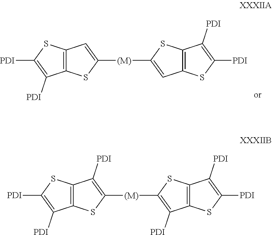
C1([(M)]C2=CC3=C(S2)C([PDI])=C([PDI])S3)=CC2=C(S1)C([PDI])=C([PDI])S2.C1([(M)]C2=C([PDI])C3=C(S2)C([PDI])=C([PDI])S3)=C([PDI])C2=C(S1)C([PDI])=C([PDI])S2
